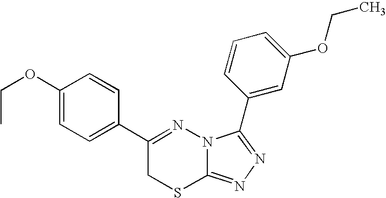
C1=C(OCC)C=CC(C2=NN3C(=NN=C3C3=CC(OCC)=CC=C3)SC2)=C1
